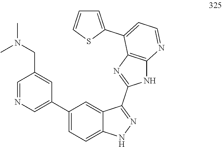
C1=NC=C(C2=CC=C3C(=C2)C(C2=NC4=C(N2)N=CC=C4C2=CC=CS2)=NN3)C=C1CN(C)C
